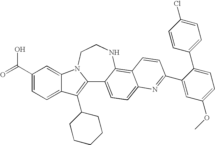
C12=C(C3CCCCC3)C3=CC=C(C(=O)O)C=C3N1CCNC1=C3C(=CC=C21)N=C(C1=CC(OC)=CC=C1C1=CC=C(Cl)C=C1)C=C3
